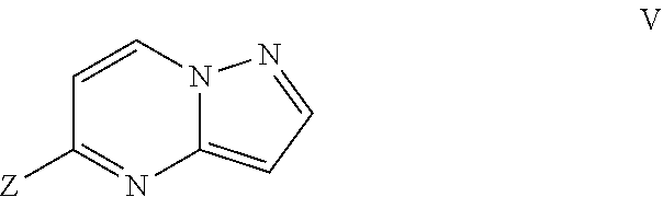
C1=CN2C(=CC=N2)N=C1[Z]
